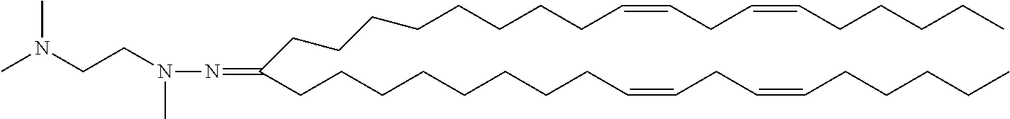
C(CCCCCCCCC=CCC=CCCCCC)(CCCCCCCCC=CCC=CCCCCC)=NN(C)CCN(C)C
